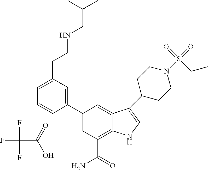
FC(C(=O)O)(F)F.C1=C(CCNCC(C)C)C=C(C2=CC(C(=O)N)=C3C(=C2)C(C2CCN(S(=O)(=O)CC)CC2)=CN3)C=C1
